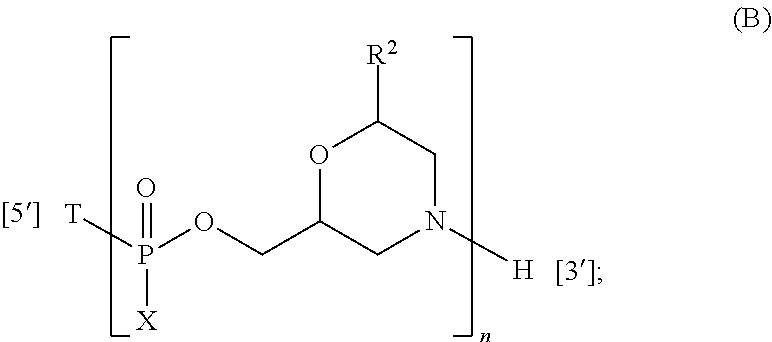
O1C(COP([T])([X])=O)CN([H])CC1[R2]
